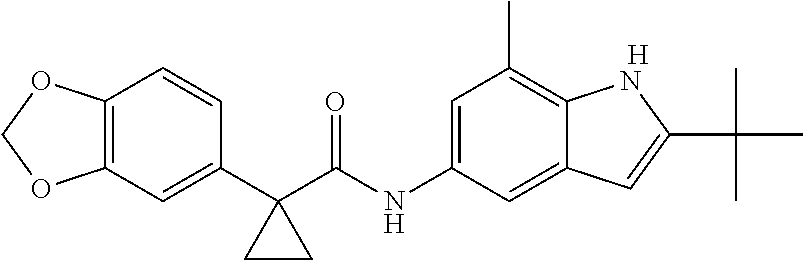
C12=C(C=C(C3(C(NC4=CC(C)=C5C(=C4)C=C(C(C)(C)C)N5)=O)CC3)C=C1)OCO2.[H]
